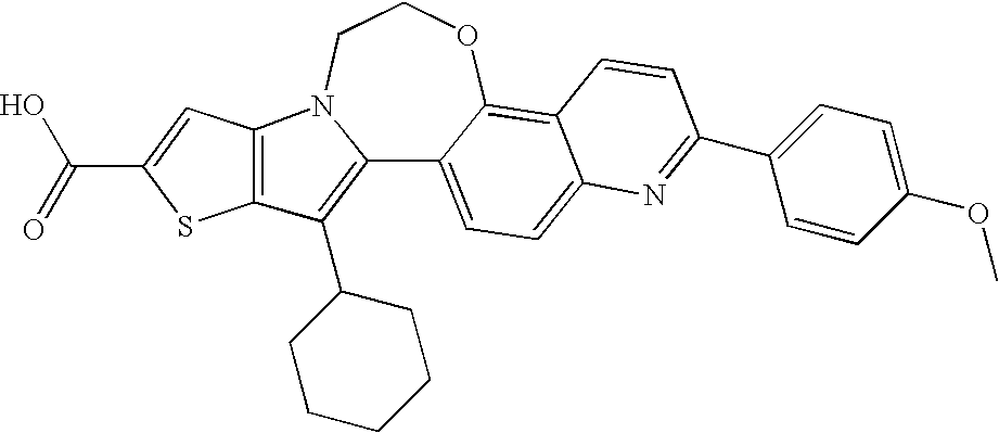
C12=C(C3CCCCC3)C3=C(N1CCOC1=C4C(=CC=C21)N=C(C1=CC=C(OC)C=C1)C=C4)C=C(C(O)=O)S3
